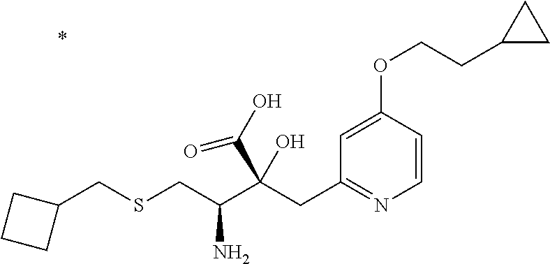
C1=CC(OCCC2CC2)=CC(CC(C(CSCC2CCC2)N)(C(O)=O)O)=N1
